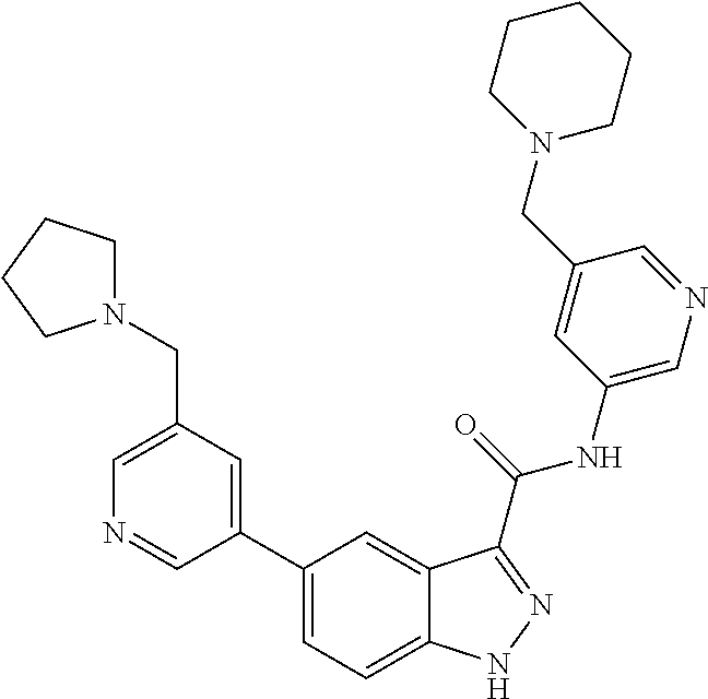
C1(CN2CCCC2)=CN=CC(C2=CC=C3C(=C2)C(C(NC2=CN=CC(CN4CCCCC4)=C2)=O)=NN3)=C1
